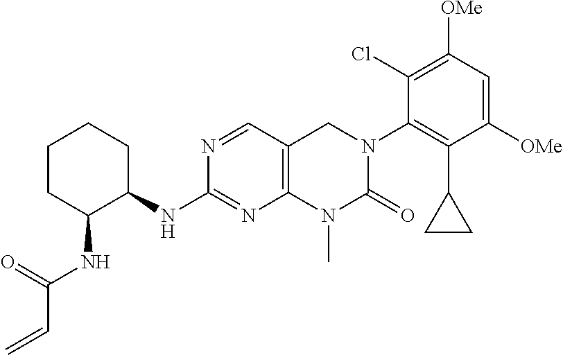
N(C1=NC2=C(C=N1)CN(C1=C(C3CC3)C([OMe])=CC([OMe])=C1Cl)C(=O)N2C)C1CCCCC1NC(C=C)=O
